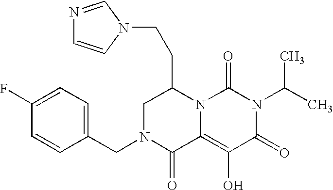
C1(CN2C(=O)C3=C(O)C(=O)N(C(C)C)C(=O)N3C(CCN3C=CN=C3)C2)=CC=C(F)C=C1
